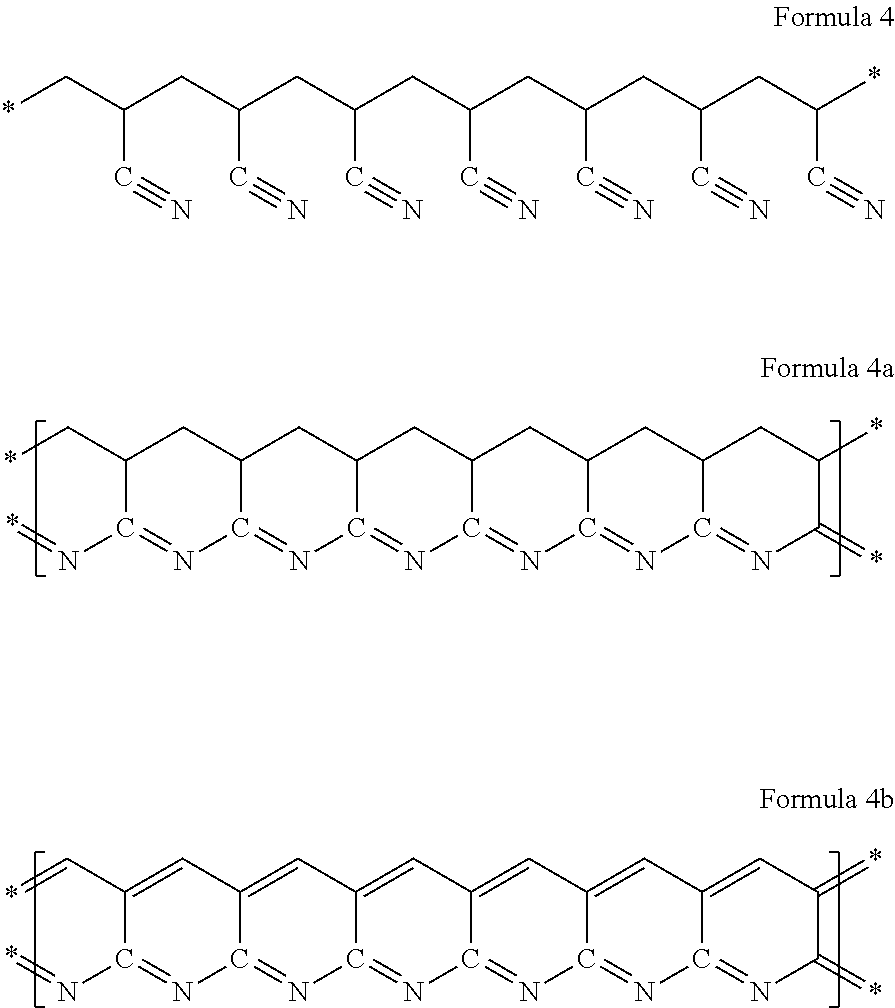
*CC1C(N=*)=NC2=NC3=NC4=NC5=NC6=NC(=*)C(*)CC6CC5CC4CC3CC2C1.*=CC1=CC2=CC3=CC4=CC5=CC6=CC(=*)C(=*)N=C6N=C5N=C4N=C3N=C2N=C1N=*.*CC(C#N)CC(C#N)CC(C#N)CC(C#N)CC(C#N)CC(C#N)CC(C#N)*
